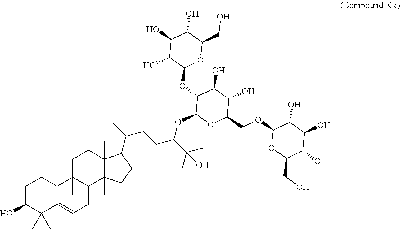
C(O)(C)(C)C(OC1OC(COC2C(O)C(O)C(O)C(CO)O2)C(O)C(O)C1OC1OC(CO)C(O)C(O)C1O)CCC(C1C2(C)C(C)(CC1)C1C(C)(CC2)C2C(=CC1)C(C)(C)C(O)CC2)C
